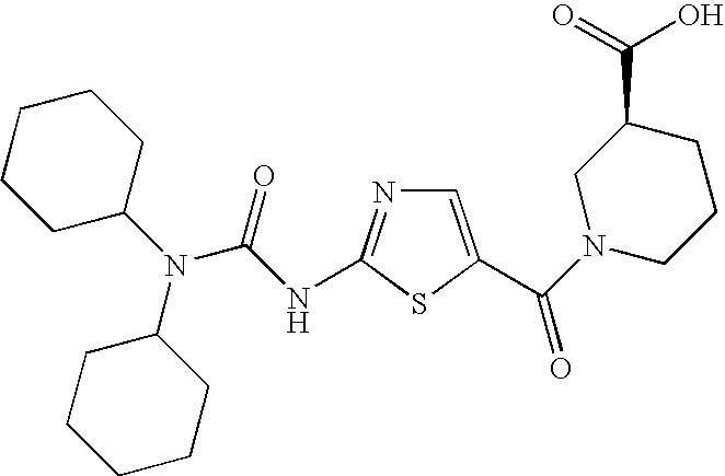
C1=C(C(=O)N2CCCC(C(=O)O)C2)SC(NC(N(C2CCCCC2)C2CCCCC2)=O)=N1
